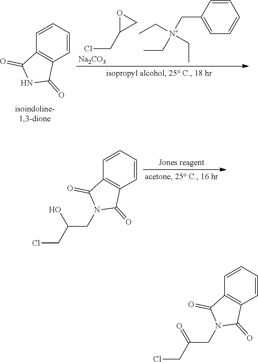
C1=CC=CC2=C1C(=O)NC2=O.ClCC1CO1.[Na2CO3].C1=CC(C[N+](CC)(CC)CC)=CC=C1.C1=CC=CC2=C1C(=O)N(CC(CCl)O)C2=O.C1=CC=CC2=C1C(=O)N(CC(CCl)=O)C2=O
